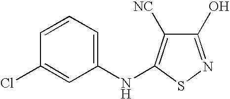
C1(O)=NSC(NC2=CC=CC(Cl)=C2)=C1[NC]
